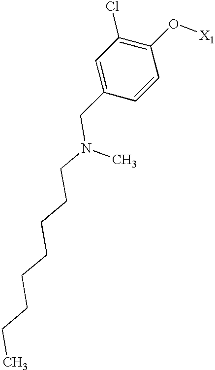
C1=C(CN(CCCCCCCC)C)C=CC(O[X1])=C1Cl
